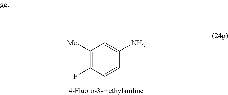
C1([Me])=C(F)C=CC(N)=C1
